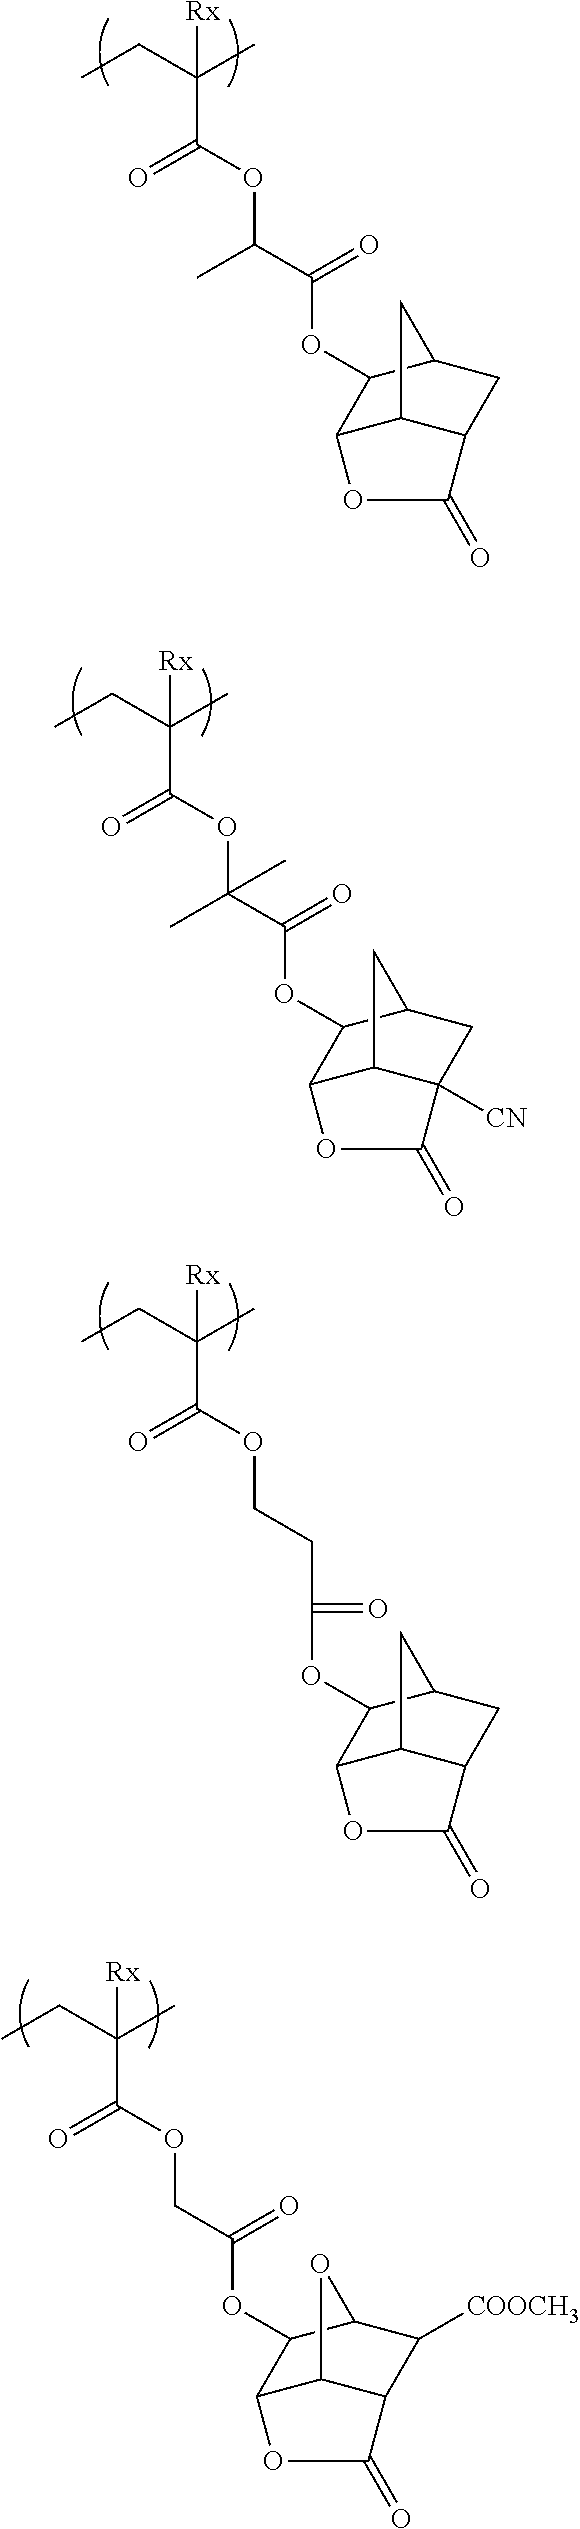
O(C(C(CC)(C)[Rx])=O)C(C(OC1C2C3C(CC1C3)C(=O)O2)=O)C.O(C(C(CC)(C)[Rx])=O)C(C(OC1C2C3C([CN])(CC1C3)C(=O)O2)=O)(C)C.O(C(C(CC)(C)[Rx])=O)CCC(OC1C2C3C(CC1C3)C(=O)O2)=O.O(C(C(CC)(C)[Rx])=O)CC(OC1C2C3C(C([COOCH3])C1O3)C(=O)O2)=O
